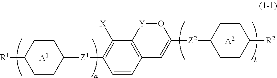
[A1].C1CC([R1])CCC1[Z1]C1=C([X])C2=C(C=C1)C=C([Z2]C1CCC([R2])CC1)O[Y]2.[A2]
